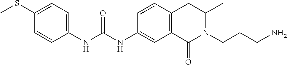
C1(SC)=CC=C(NC(NC2=CC3=C(C=C2)CC(C)N(CCCN)C3=O)=O)C=C1
